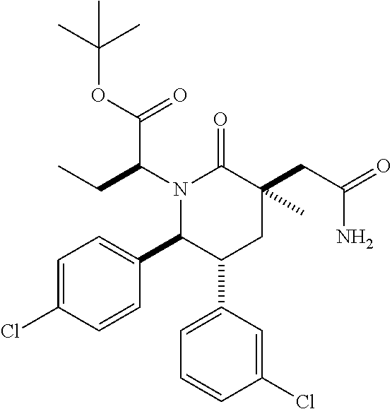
N1(C(CC)C(OC(C)(C)C)=O)C(C2=CC=C(Cl)C=C2)C(C2=CC=CC(Cl)=C2)CC(C)(CC(=O)N)C1=O
